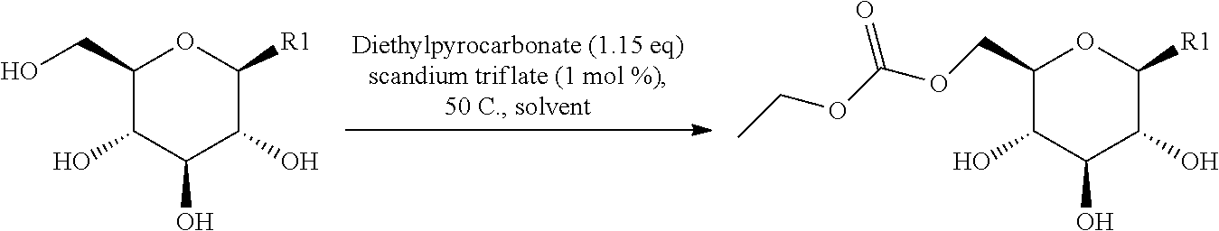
C1(CO)C(O)C(O)C(O)C([R1])O1.C1(COC(OCC)=O)C(O)C(O)C(O)C([R1])O1
